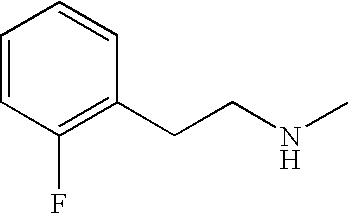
C1=CC(F)=C(CCNC)C=C1
